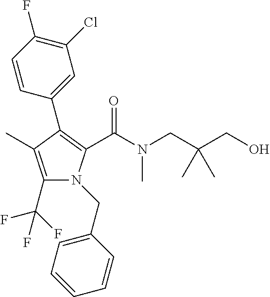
C1(C2=C(C(N(CC(C)(CO)C)C)=O)N(CC3=CC=CC=C3)C(C(F)(F)F)=C2C)=CC(Cl)=C(F)C=C1
